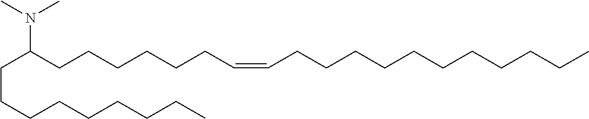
C(C(CCCCCCC=CCCCCCCCCCCC)N(C)C)CCCCCCCC
